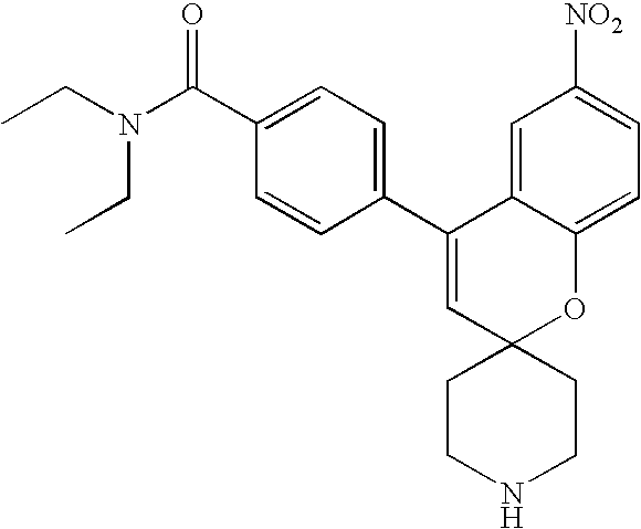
CCN(C(C1=CC=C(C2=CC3(OC4=CC=C([NO2])C=C24)CCNCC3)C=C1)=O)CC
